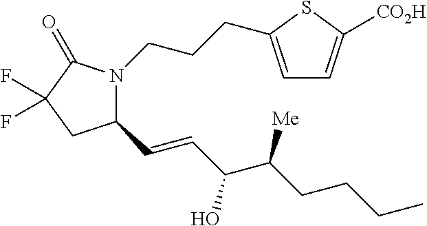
C(CCCC)(C(O)C=CC1N(CCCC2=CC=C([CO2H])S2)C(=O)C(F)(F)C1)[Me]
